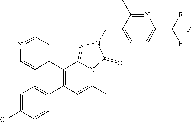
C1(C2=CC=NC=C2)=C(C2=CC=C(Cl)C=C2)C=C(C)N2C1=NN(CC1=CC=C(C(F)(F)F)N=C1C)C2=O
